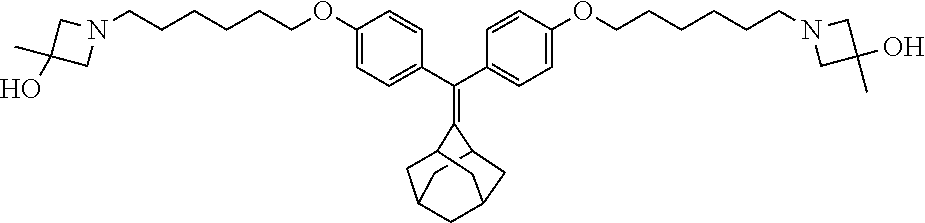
C(C1=CC=C(OCCCCCCN2CC(O)(C)C2)C=C1)(C1=CC=C(OCCCCCCN2CC(O)(C)C2)C=C1)=C1C2CC3CC(C2)CC1C3
